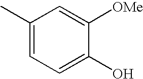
C1=C(O)C([OMe])=CC(C)=C1
